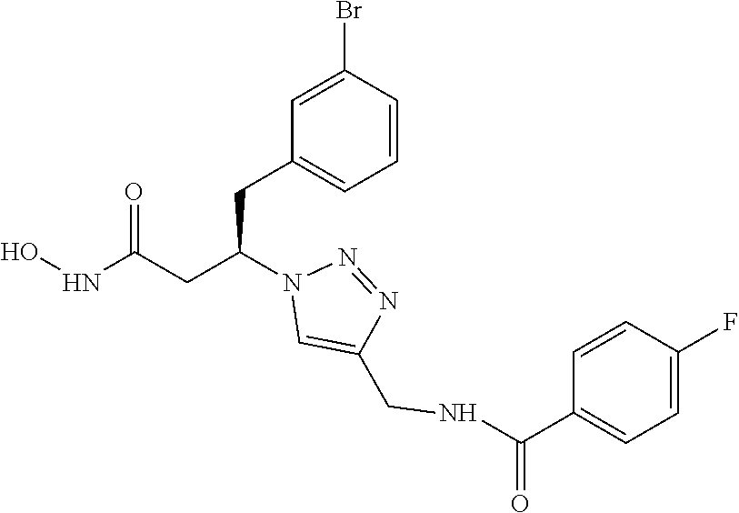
ONC(CC(N1C=C(CNC(C2=CC=C(F)C=C2)=O)N=N1)CC1=CC=CC(Br)=C1)=O
